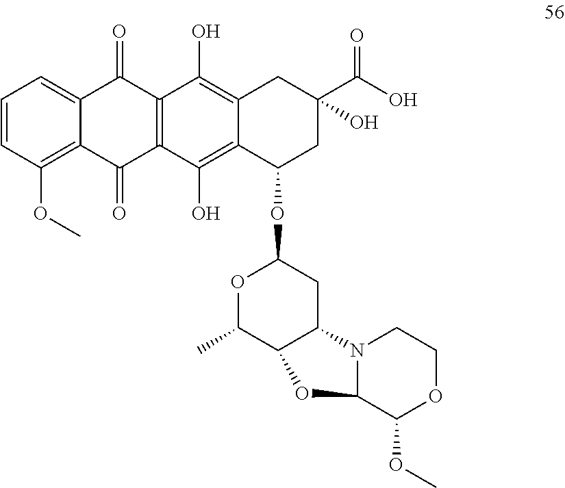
C1=CC(OC)=C2C(=C1)C(=O)C1=C(C2=O)C(O)=C2C(=C1O)CC(C(=O)O)(O)CC2OC1OC(C)C2C(C1)N1C(C(OC)OCC1)O2
